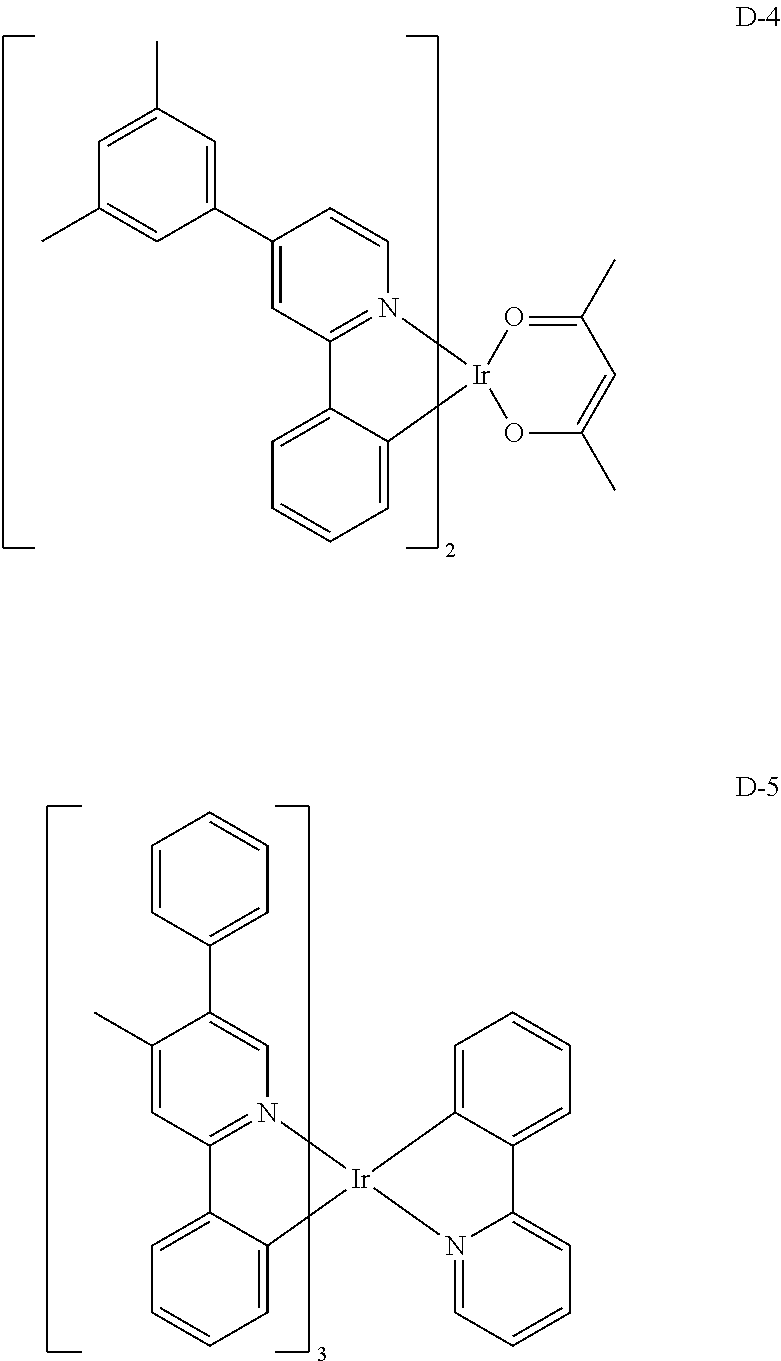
C1=C2C(=CC=C1)[Ir]1(N3=C2C=C(C2=CC(C)=CC(C)=C2)C=C3)OC(C)=CC(C)=O1.C1=C2C(=CC=C1)[Ir]1(N3=C2C=C(C)C(C2=CC=CC=C2)=C3)N2=CC=CC=C2C2=CC=CC=C21
